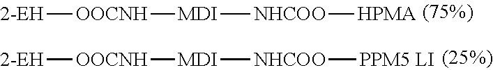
[2-EH][OOCNH][MDI][NHCOO][HPMA].[2-EH][OOCNH][MDI][NHCOO][PPM5 LI]
